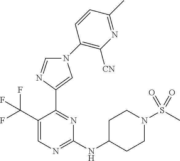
C1(NC2CCN(S(C)(=O)=O)CC2)=NC=C(C(F)(F)F)C(C2=CN(C3=C([CN])N=C(C)C=C3)C=N2)=N1
